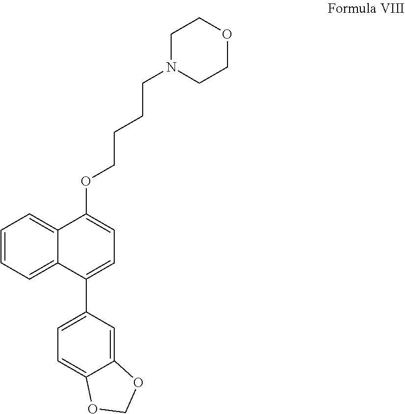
C1=CC=C2C(=C1)C(OCCCCN1CCOCC1)=CC=C2C1=CC=C2C(=C1)OCO2
